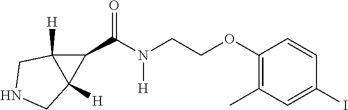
C1(C(N(CCOC2=C(C)C=C(I)C=C2)[H])=O)C2([H])C1([H])CNC2
